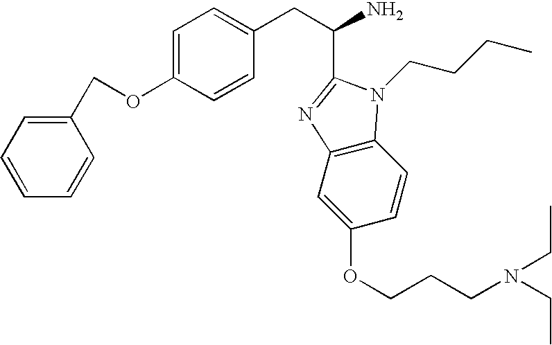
C1=CC=CC(COC2=CC=C(CC(N)C3=NC4=C(C=CC(OCCCN(CC)CC)=C4)N3CCCC)C=C2)=C1
